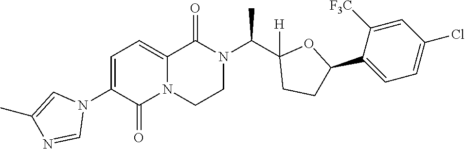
C1(N2C=C(C)N=C2)=CC=C2N(C1=O)CCN(C(C1([H])CCC(C3=CC=C(Cl)C=C3[F3C])O1)C)C2=O
